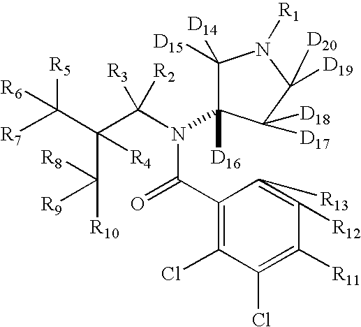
C1(C(=O)N(C(C(C([R10])([R8])[R9])(C([R5])([R7])[R6])[R4])([R3])[R2])C2([D16])C([D15])([D14])N([R1])C([D19])([D20])C2([D17])[D18])=C(Cl)C(Cl)=C([R11])C([R12])=C1[R13]
